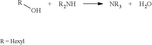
[R]O.O
